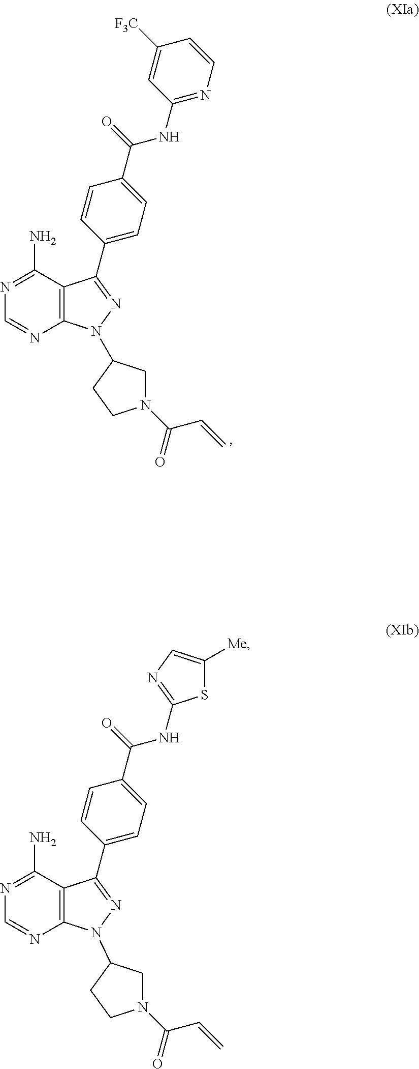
C12=C(C(N)=NC=N1)C(C1=CC=C(C(=O)NC3=NC=CC([F3C])=C3)C=C1)=NN2C1CN(C(C=C)=O)CC1.C12=C(C(N)=NC=N1)C(C1=CC=C(C(=O)NC3=NC=C([Me])S3)C=C1)=NN2C1CN(C(C=C)=O)CC1
